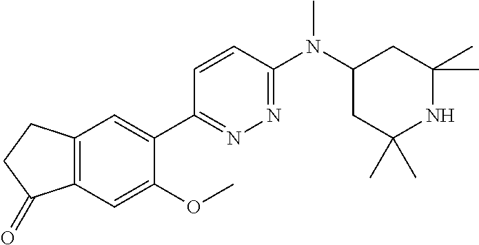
C12=C(C=C(OC)C(C3=NN=C(N(C4CC(C)(C)NC(C)(C)C4)C)C=C3)=C1)C(=O)CC2
